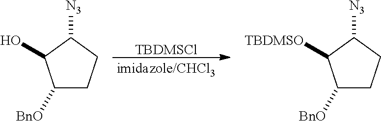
C1([BnO])CCC([N3])C1O.[TBDMSCl].C1([BnO])CCC([N3])C1[TBDMSO]
